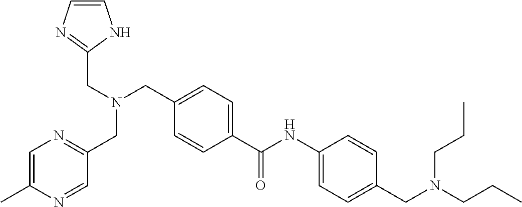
C1=C(C(=O)NC2=CC=C(CN(CCC)CCC)C=C2)C=CC(CN(CC2=NC=CN2)CC2=NC=C(C)N=C2)=C1
